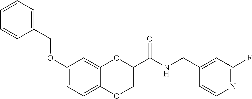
C12=CC=C(OCC3=CC=CC=C3)C=C1OC(C(NCC1=CC(F)=NC=C1)=O)CO2
